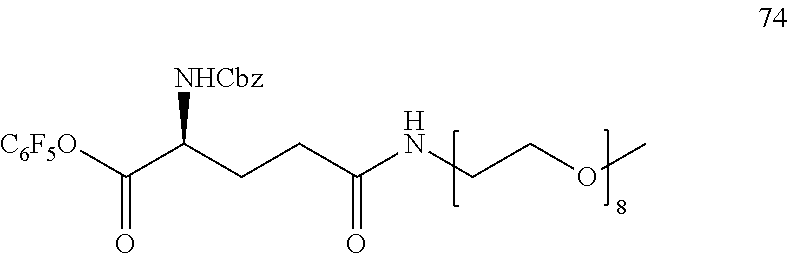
O=C(NCCOC)CCC(C(=O)[C6F5O])[NHCbz]
